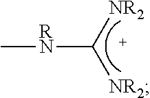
C[RN]C([NR2])[NR2]
